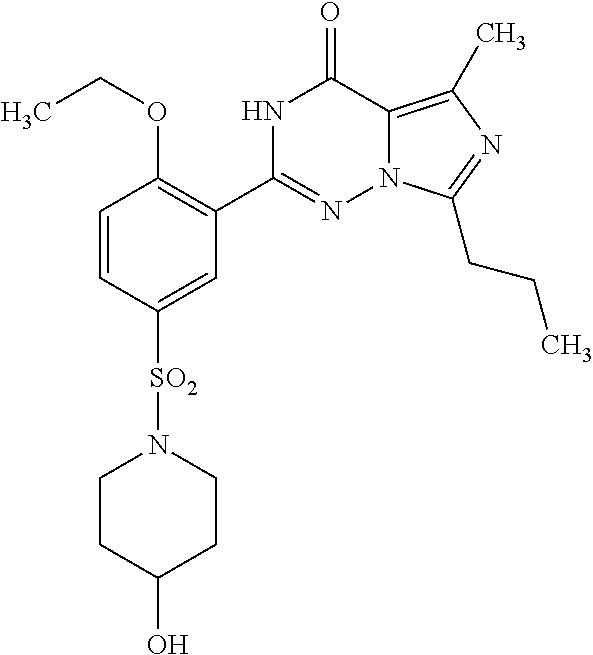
C1=CC([SO2]N2CCC(O)CC2)=CC(C2=NN3C(=C(C)N=C3CCC)C(=O)N2)=C1OCC
